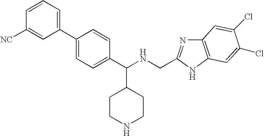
C1=CC([NC])=CC(C2=CC=C(C(NCC3=NC4=C(N3)C=C(Cl)C(Cl)=C4)C3CCNCC3)C=C2)=C1
